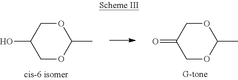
C1OC(C)OCC1O.C1OC(C)OCC1=O
